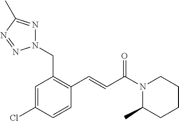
C1(C=CC(N2C(C)CCCC2)=O)=C(CN2N=C(C)N=N2)C=C(Cl)C=C1
